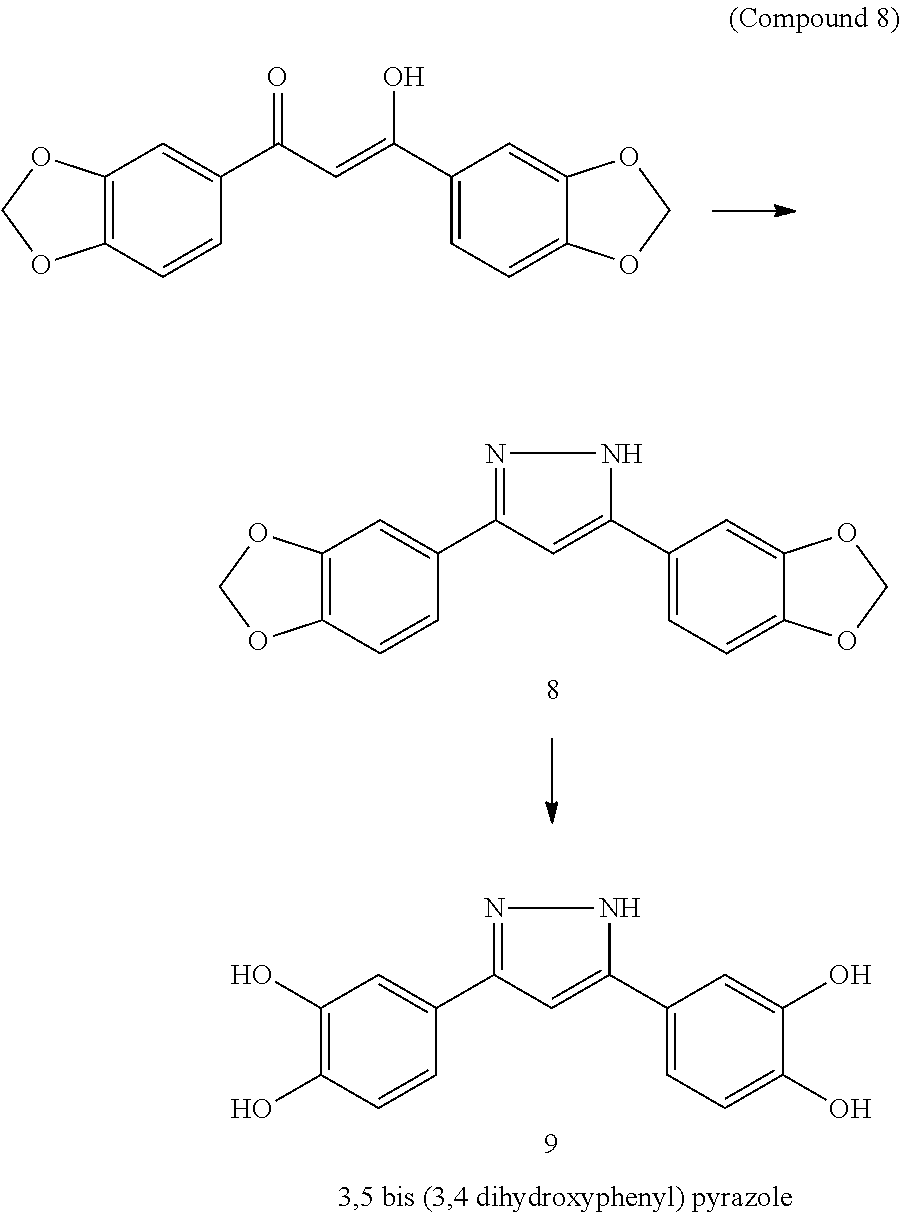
C12=C(C=CC(C(C=C(C3=CC=C4C(=C3)OCO4)O)=O)=C1)OCO2.C12=C(C=CC(C3=NNC(C4=CC=C5C(=C4)OCO5)=C3)=C1)OCO2.C1(O)=C(O)C=CC(C2=NNC(C3=CC=C(O)C(O)=C3)=C2)=C1
